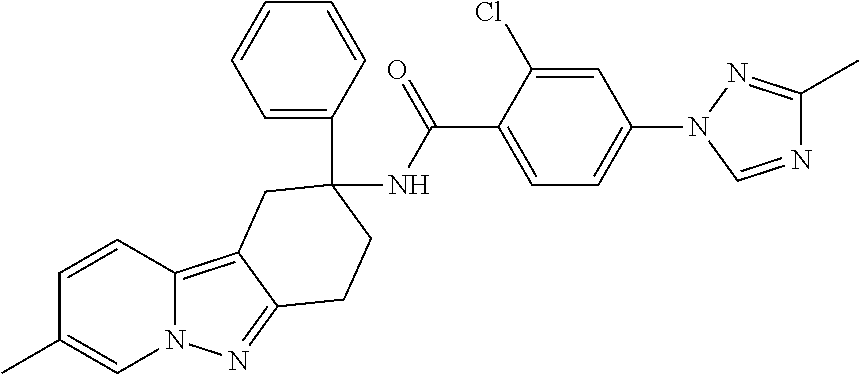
C1=CC(C)=CN2C1=C1C(=N2)CCC(C2=CC=CC=C2)(NC(C2=CC=C(N3C=NC(C)=N3)C=C2Cl)=O)C1
